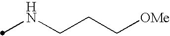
N(CCC[OMe])C
